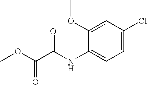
COC(C(NC1=CC=C(Cl)C=C1OC)=O)=O
